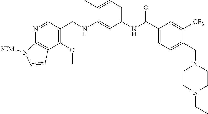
C1(CNC2=CC(NC(C3=CC=C(CN4CCN(CC)CC4)C([CF3])=C3)=O)=CC=C2C)=C(OC)C2=C(N=C1)N([SEM])C=C2
